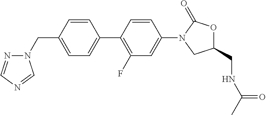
C(C1=CC=C(C2=C(F)C=C(N3CC(CNC(C)=O)OC3=O)C=C2)C=C1)N1N=CN=C1
